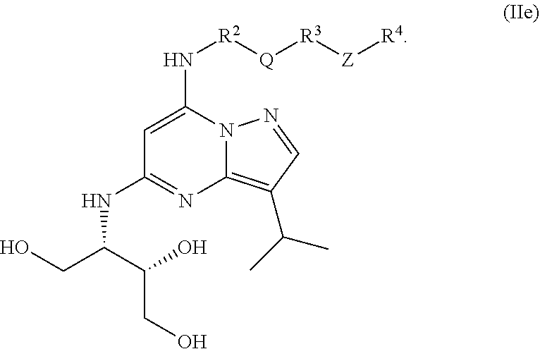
C12=C(C(C)C)C=NN1C(N[R2][Q][R3][Z][R4])=CC(NC(CO)C(CO)O)=N2
